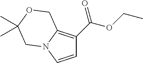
C1=CN2C(=C1C(OCC)=O)COC(C)(C)C2
